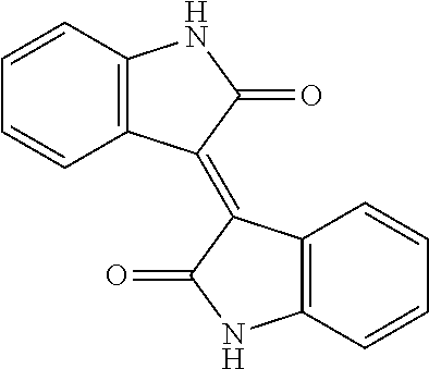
C1=CC2=C(C=C1)NC(=O)C2=C1C2=C(C=CC=C2)NC1=O
